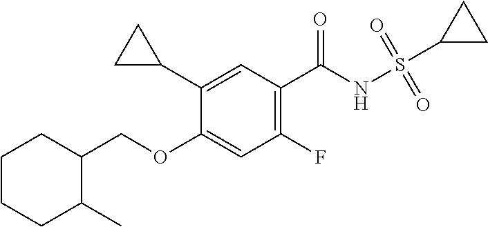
C1CCC(C)C(COC2=CC(F)=C(C(NS(C3CC3)(=O)=O)=O)C=C2C2CC2)C1
